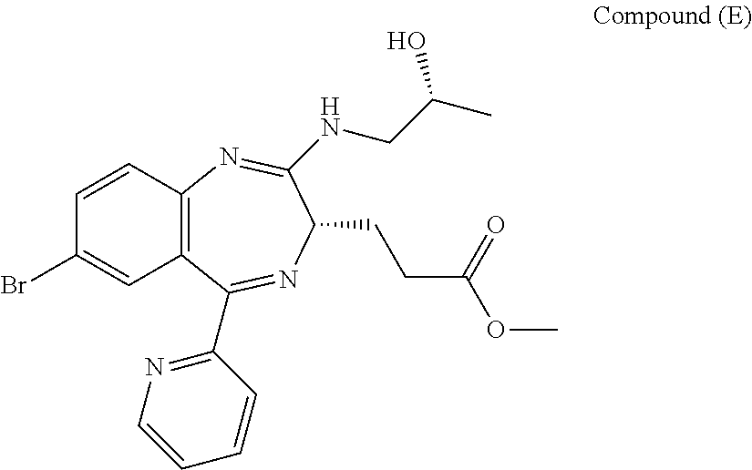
C12=C(C=CC(Br)=C1)N=C(NCC(C)O)C(CCC(OC)=O)N=C2C1=NC=CC=C1
